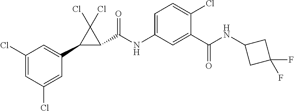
C1(C2C(C(NC3=CC=C(Cl)C(C(NC4CC(F)(F)C4)=O)=C3)=O)C2(Cl)Cl)=CC(Cl)=CC(Cl)=C1
